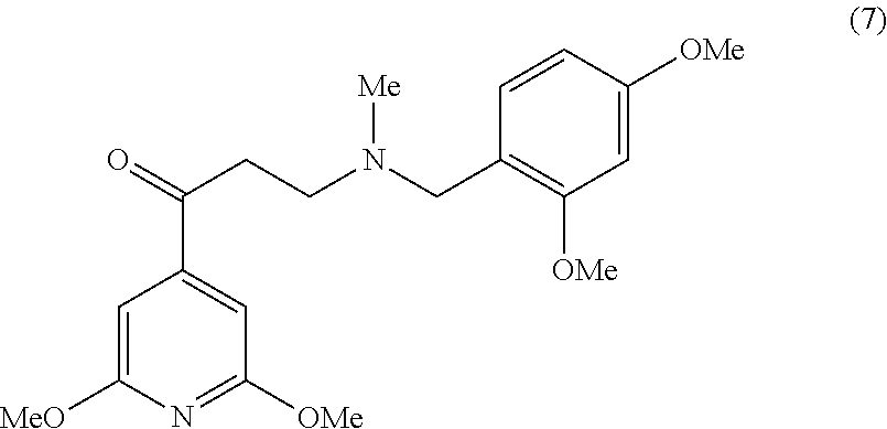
C1=C([MeO])N=C([OMe])C=C1C(CCN(CC1=C([OMe])C=C([OMe])C=C1)[Me])=O
